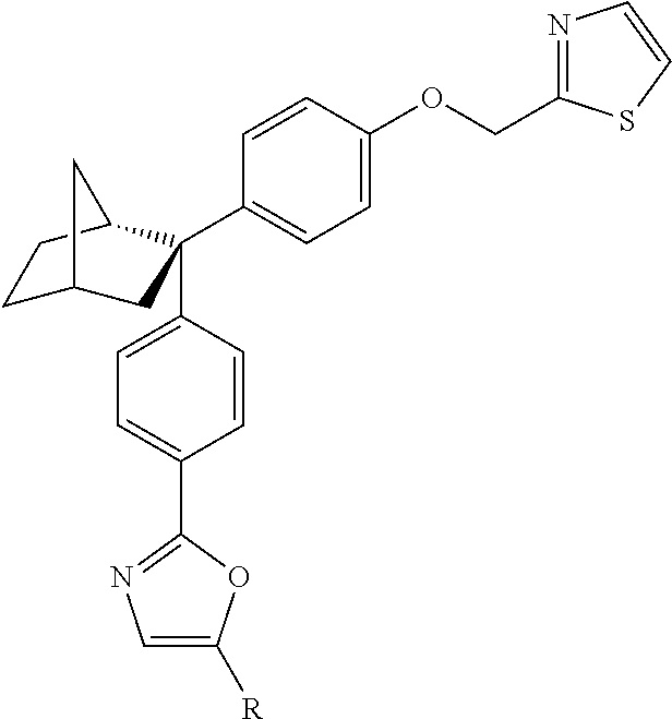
C1C2CC(C3=CC=C(OCC4=NC=CS4)C=C3)(C3=CC=C(C4=NC=C([R])O4)C=C3)C(C1)C2
